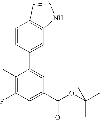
C12=C(C=C(C3=CC(C(OC(C)(C)C)=O)=CC(F)=C3C)C=C1)NN=C2
